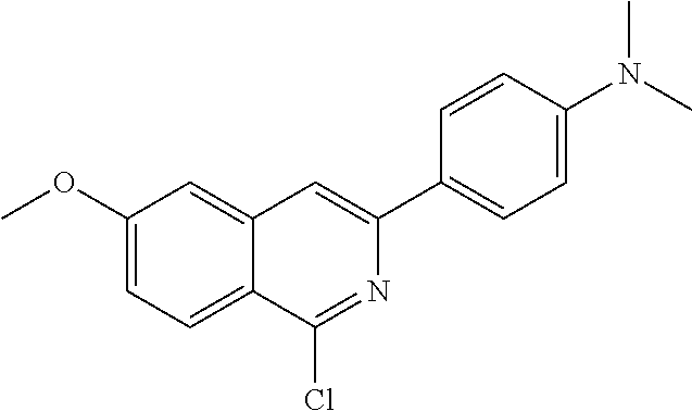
C1(OC)=CC=C2C(=C1)C=C(C1=CC=C(N(C)C)C=C1)N=C2Cl
